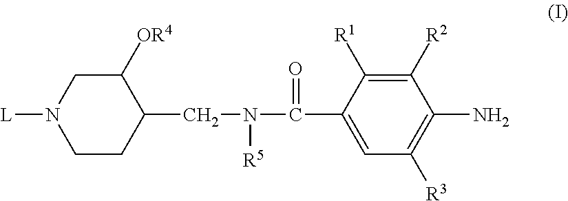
C1CC(CN(C(C2=CC([R3])=C(N)C([R2])=C2[R1])=O)[R5])C([OR4])CN1[L]
